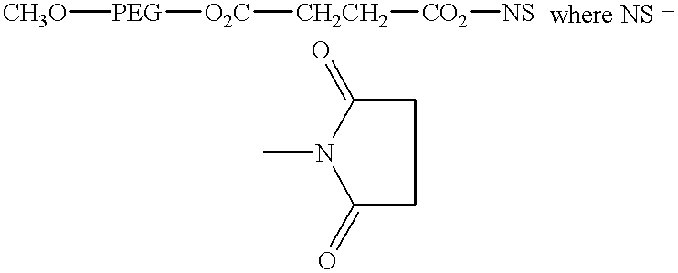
[CH3O][PEG][O2C][CH2CH2][CO2][NS].C1(=O)CCC(=O)N1C
